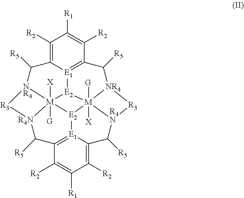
C1([R2])=C2[E1]3=C(C([R2])=C1[R1])C([R5])[NR4]1[R3][R4N]4C([R5])C5=C([R2])C([R1])=C([R2])C6=[E1]5[E2]5[M]14([X])([G])[E2]3[M]51([G])([X])[NR4](C2[R5])[R3][R4N]1C6[R5]
